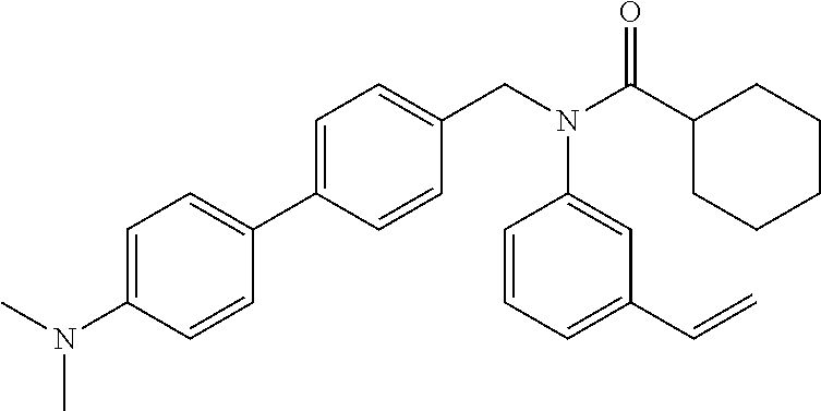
C1=C(N(C)C)C=CC(C2=CC=C(CN(C(C3CCCCC3)=O)C3=CC(C=C)=CC=C3)C=C2)=C1
